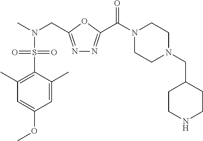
N1=C(CN(C)S(C2=C(C)C=C(OC)C=C2C)(=O)=O)OC(C(N2CCN(CC3CCNCC3)CC2)=O)=N1
